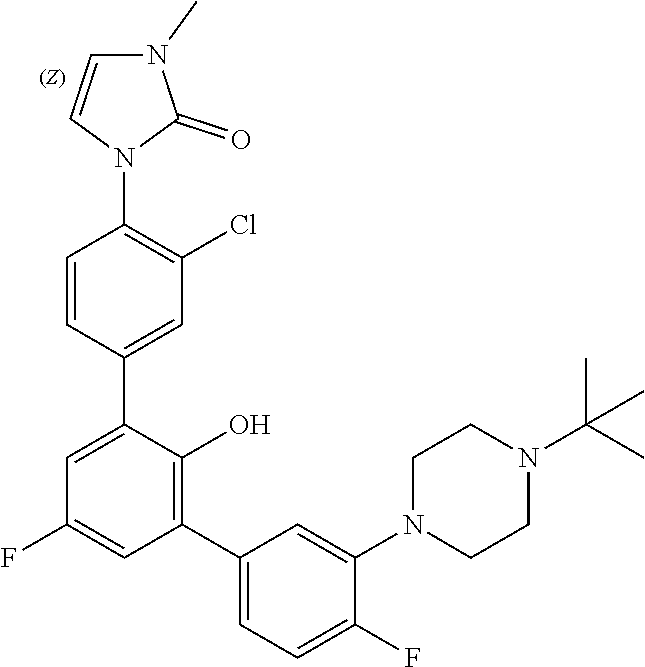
C1=CN(C2=C(Cl)C=C(C3=CC(F)=CC(C4=CC=C(F)C(N5CCN(C(C)(C)C)CC5)=C4)=C3O)C=C2)C(=O)N1C
